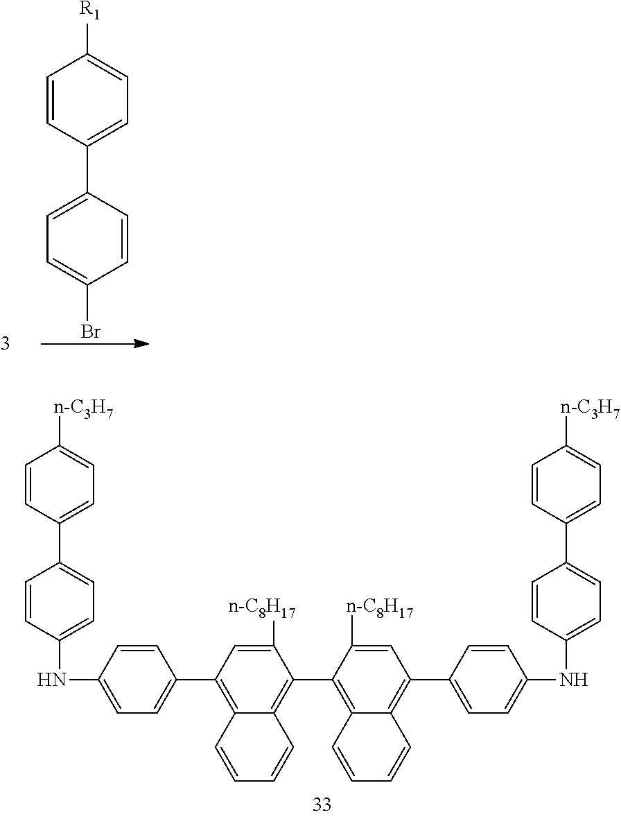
C1=CC(NC2=CC=C(C3=C4C(=C(C5=C6C(=C(C7=CC=C(NC8=CC=C(C9=CC=C([n-C3H7])C=C9)C=C8)C=C7)C=C5[n-C8H17])C=CC=C6)C([n-C8H17])=C3)C=CC=C4)C=C2)=CC=C1C1=CC=C([n-C3H7])C=C1.C1=C(C2=CC=C([R1])C=C2)C=CC(Br)=C1
